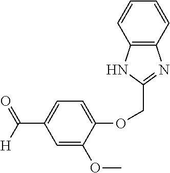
C1=C(OC)C(OCC2=NC3=C(C=CC=C3)N2)=CC=C1C([H])=O
